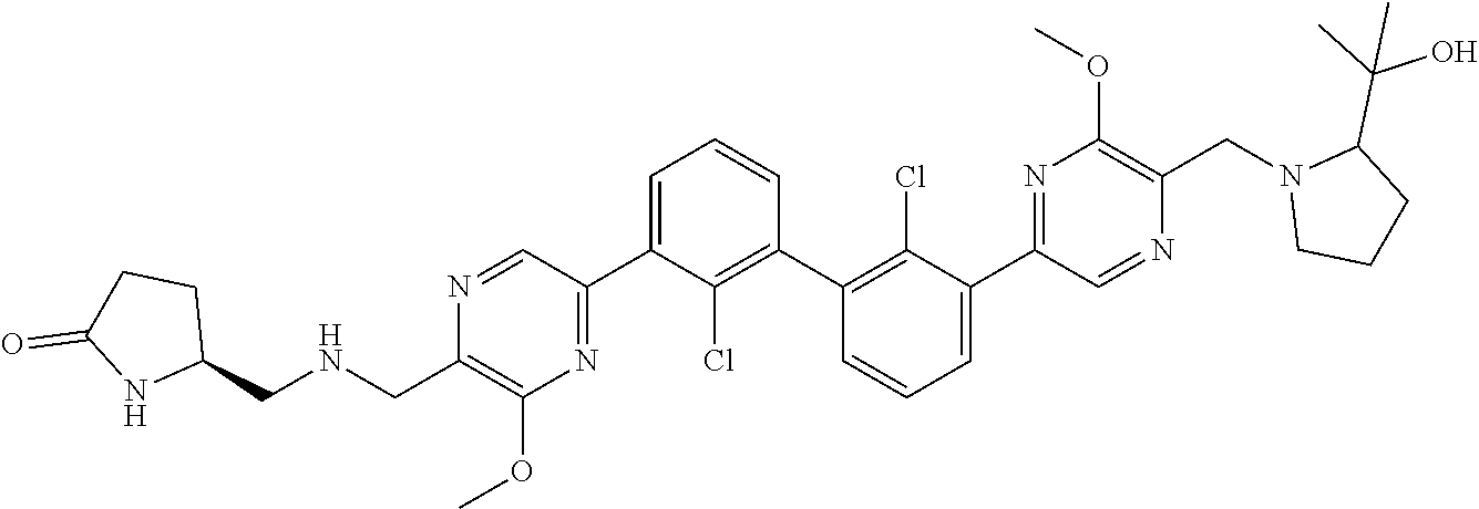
N1=CC(C2=CC=CC(C3=C(Cl)C(C4=NC(OC)=C(CN5CCCC5C(O)(C)C)N=C4)=CC=C3)=C2Cl)=NC(OC)=C1C[HN]CC1CCC(=O)N1
